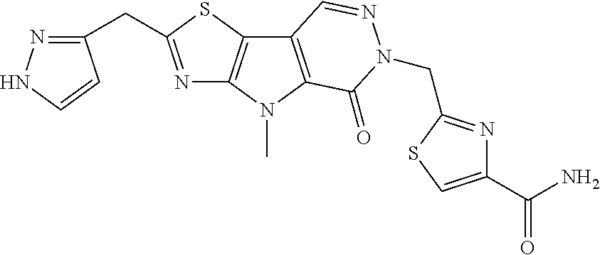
N1=C(CC2=NNC=C2)SC2=C1N(C)C1=C2C=NN(CC2=NC(C(N)=O)=CS2)C1=O
